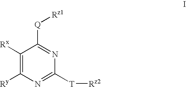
C1([Rx])=C([Ry])N=C([T][Rz2])N=C1[Q][Rz1]
